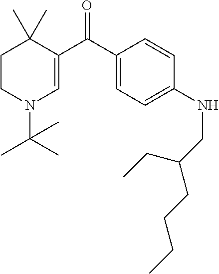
C1CN(C(C)(C)C)C=C(C(C2=CC=C(NCC(CCCC)CC)C=C2)=O)C1(C)C
